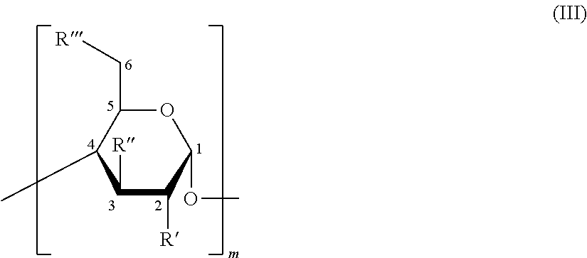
C1(C)C([R])C([R])C(OC)OC1C[R]
